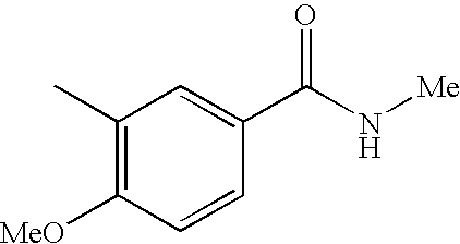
C1(C)=C([MeO])C=CC(C(N[Me])=O)=C1
